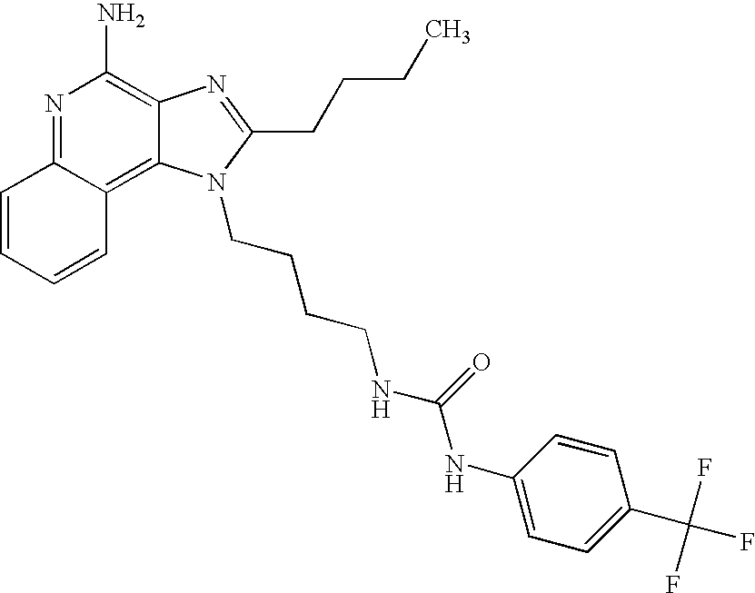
N1=C2C(=C3C(=C1N)N=C(CCCC)N3CCCCNC(NC1=CC=C(C(F)(F)F)C=C1)=O)C=CC=C2
